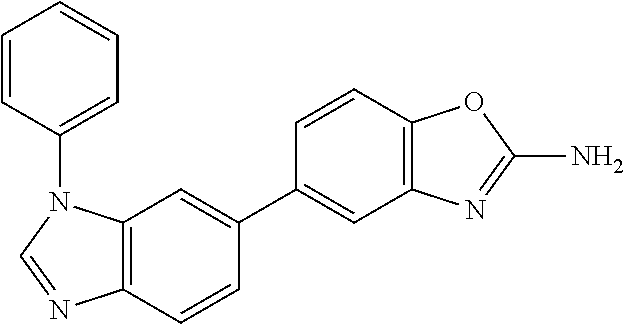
C1=CC(N2C3=C(N=C2)C=CC(C2=CC4=C(C=C2)OC(N)=N4)=C3)=CC=C1
